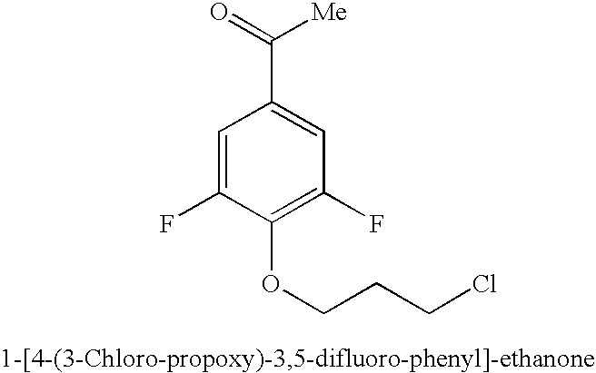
C1=C(F)C(OCCCCl)=C(F)C=C1C(=O)[Me]
